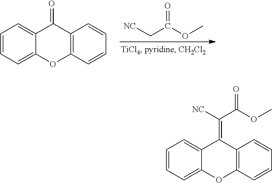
[NC]CC(OC)=O.C1=CC=C2C(=C1)C(=O)C1=C(O2)C=CC=C1.C1=CC=C2C(=C1)C(=C(C(=O)OC)[NC])C1=C(O2)C=CC=C1
